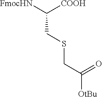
C(CSCC([OtBu])=O)([FmocHN])[COOH]
